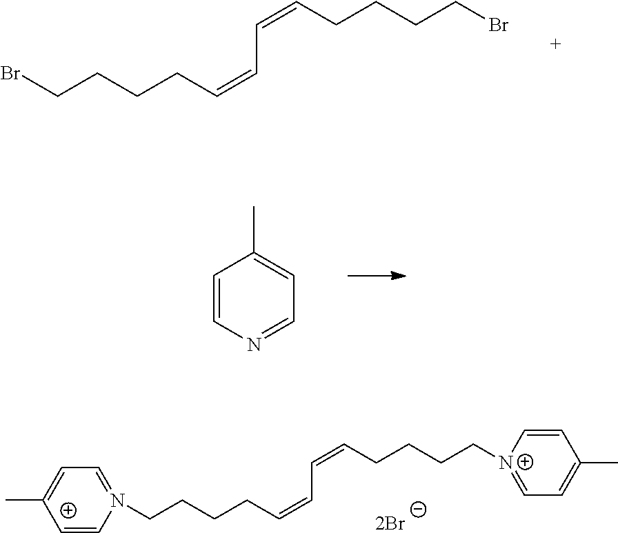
BrCCCCC=CC=CCCCCBr.C1=CN=CC=C1C.[2Br].C(CCCC=CC=CCCCC[N+]1=CC=C(C)C=C1)N1=CC=C(C)C=C1
